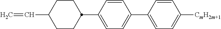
C1(C2CCC(C=C)CC2)=CC=C(C2=CC=C([CmH2m+1])C=C2)C=C1
